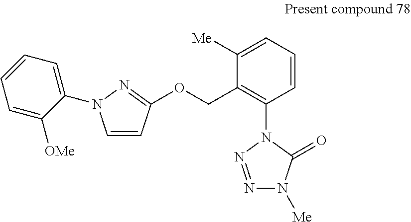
C1=CC(OCC2=C(N3C(=O)N([Me])N=N3)C=CC=C2[Me])=NN1C1=CC=CC=C1[OMe]
